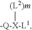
[-Q-X-L1][(L2)m]
